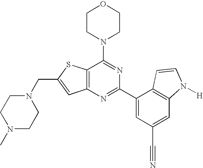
N1(CC2=CC3=C(S2)C(N2CCOCC2)=NC(C2=CC(C#N)=CC4=C2C=CN4[H])=N3)CCN(C)CC1
